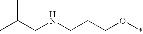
CC(CNCCCO*)C
